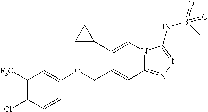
C1([F3C])=C(Cl)C=CC(OCC2=CC3=NN=C(NS(C)(=O)=O)N3C=C2C2CC2)=C1
